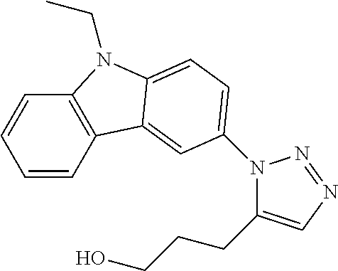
C1=CC2=C(C=C1)N(CC)C1=CC=C(N3C(CCCO)=CN=N3)C=C21
